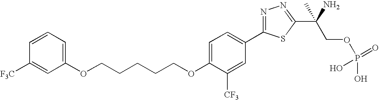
C(CCCCOC1=CC=C(C2=NN=C(C(COP(O)(=O)O)(N)C)S2)C=C1[CF3])OC1=CC=CC([F3C])=C1
